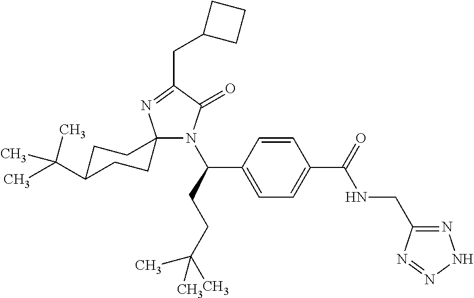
C12(N(C(C3=CC=C(C(=O)NCC4=NNN=N4)C=C3)CCC(C)(C)C)C(=O)C(CC3CCC3)=N1)CCC(C(C)(C)C)CC2
